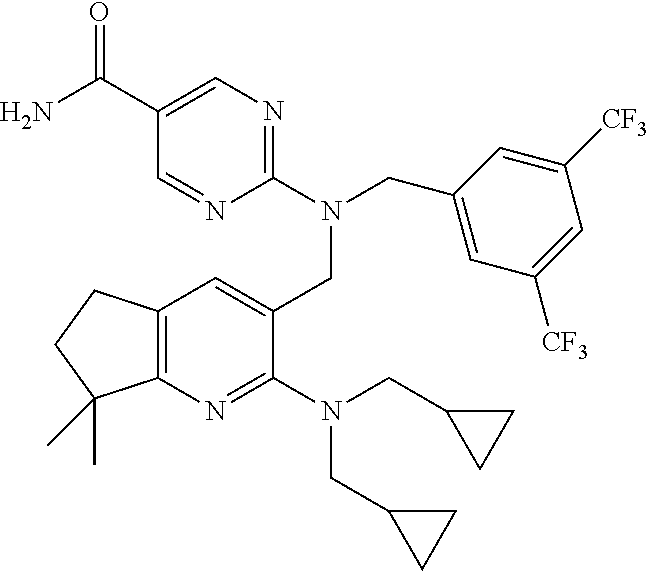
C1(N(CC2=CC([CF3])=CC([CF3])=C2)CC2=CC3=C(N=C2N(CC2CC2)CC2CC2)C(C)(C)CC3)=NC=C(C(N)=O)C=N1
